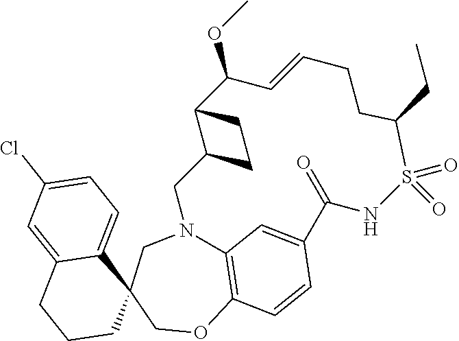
C12=C3OCC4(CN1CC1C(C(OC)C=CCCC(CC)S(=O)(=O)NC(=O)C(=C2)C=C3)CC1)C1=CC=C(Cl)C=C1CCC4
